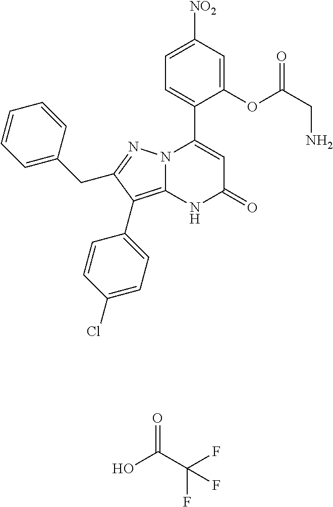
C1(OC(CN)=O)=CC([NO2])=CC=C1C1=CC(=O)NC2=C(C3=CC=C(Cl)C=C3)C(CC3=CC=CC=C3)=NN12.OC(C(F)(F)F)=O
